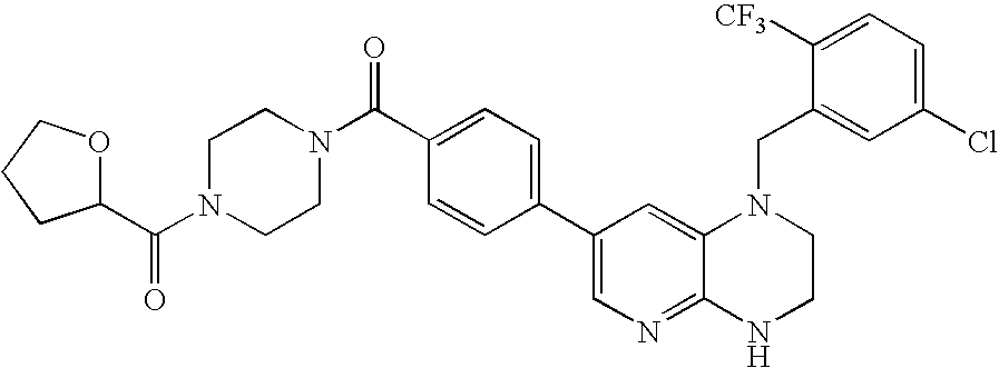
N1(C(C2=CC=C(C3=CN=C4C(=C3)N(CC3=CC(Cl)=CC=C3[CF3])CCN4)C=C2)=O)CCN(C(C2OCCC2)=O)CC1
